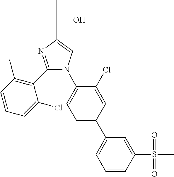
C1(C2=C(C)C=CC=C2Cl)=NC(C(C)(C)O)=CN1C1=CC=C(C2=CC=CC(S(C)(=O)=O)=C2)C=C1Cl
